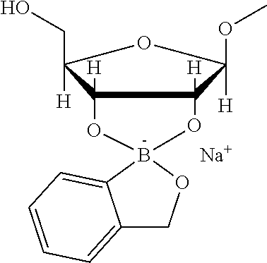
C12=CC=CC=C1B1(OC2)OC2([H])C([H])(CO)OC([H])(OC)C2([H])O1.[Na]
